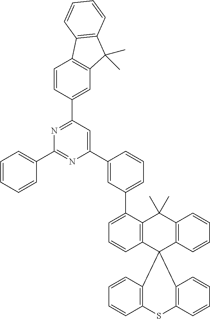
C1=C(C2=CC=CC(C3=CC(C4=CC5=C(C=C4)C4=C(C5(C)C)C=CC=C4)=NC(C4=CC=CC=C4)=N3)=C2)C2=C(C=C1)C1(C3=C(C2(C)C)C=CC=C3)C2=C(SC3=C1C=CC=C3)C=CC=C2
